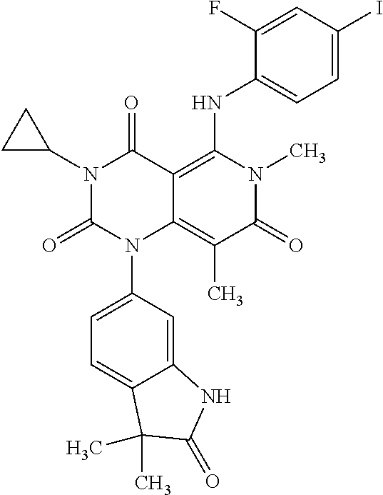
C12=CC(N3C4=C(C)C(=O)N(C)C(NC5=CC=C(I)C=C5F)=C4C(=O)N(C4CC4)C3=O)=CC=C1C(C)(C)C(=O)N2
